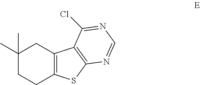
C1(C)(C)CCC2=C(C1)C1=C(S2)N=CN=C1Cl
